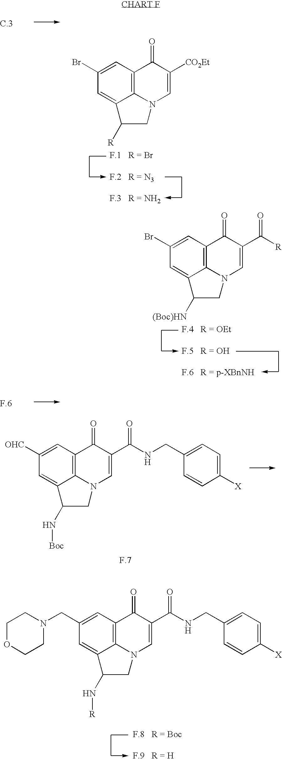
C1(=O)C2=C3N(CC(N[Boc])C3=CC([OHC])=C2)C=C1C(NCC1=CC=C([X])C=C1)=O.C1=C([CO2Et])C(=O)C2=C3N1CC([R])C3=CC(Br)=C2.C1=C(C([R])=O)C(=O)C2=C3N1CC([(Boc)HN])C3=CC(Br)=C2.C12=C3N(C=C(C(NCC4=CC=C([X])C=C4)=O)C1=O)CC(N[R])C3=CC(CN1CCOCC1)=C2
